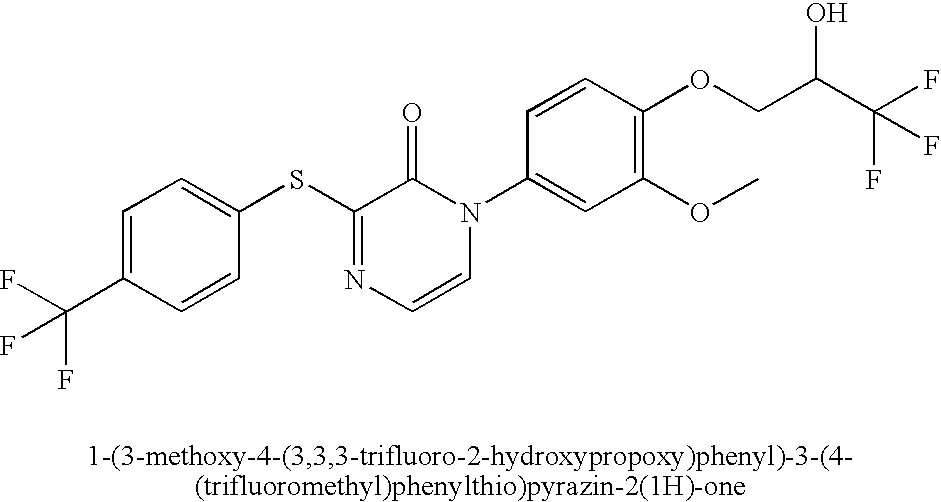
S(C1=NC=CN(C2=CC(OC)=C(OCC(C(F)(F)F)O)C=C2)C1=O)C1=CC=C(C(F)(F)F)C=C1
